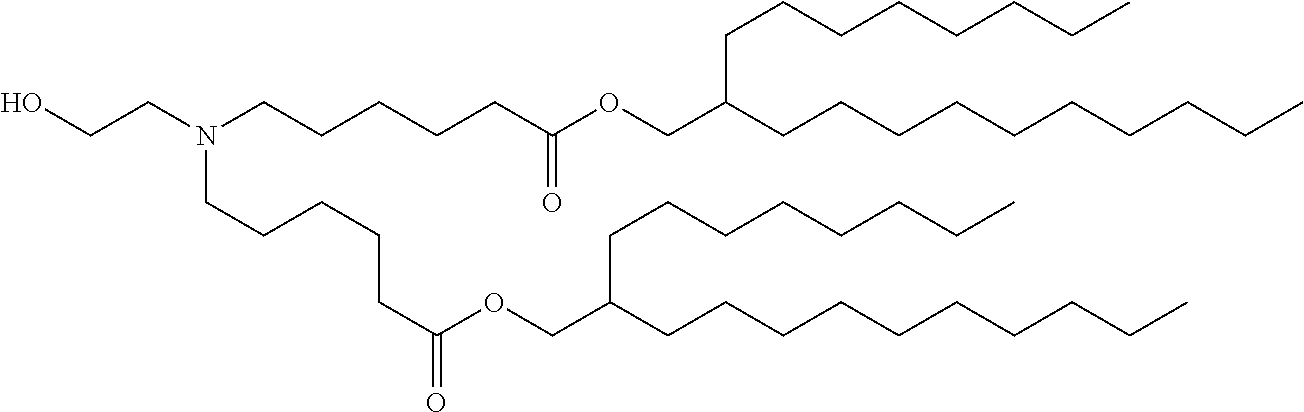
C(N(CCCCCC(OCC(CCCCCCCCCC)CCCCCCCC)=O)CCCCCC(OCC(CCCCCCCCCC)CCCCCCCC)=O)CO
